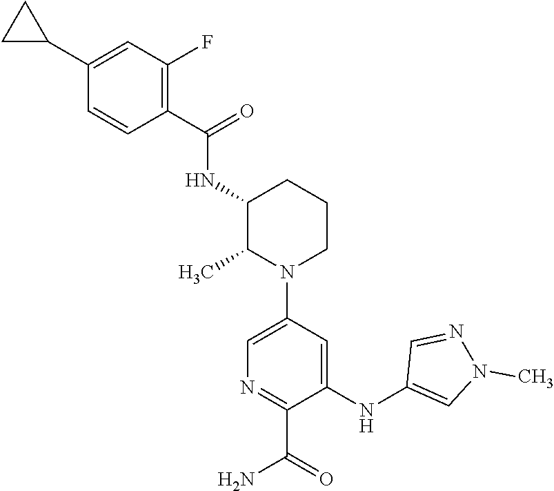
C1(NC2=CN(C)N=C2)=CC(N2CCCC(NC(C3=C(F)C=C(C4CC4)C=C3)=O)C2C)=CN=C1C(=O)N
